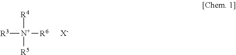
[N+]([R3])([R6])([R4])[R5].[X-]
